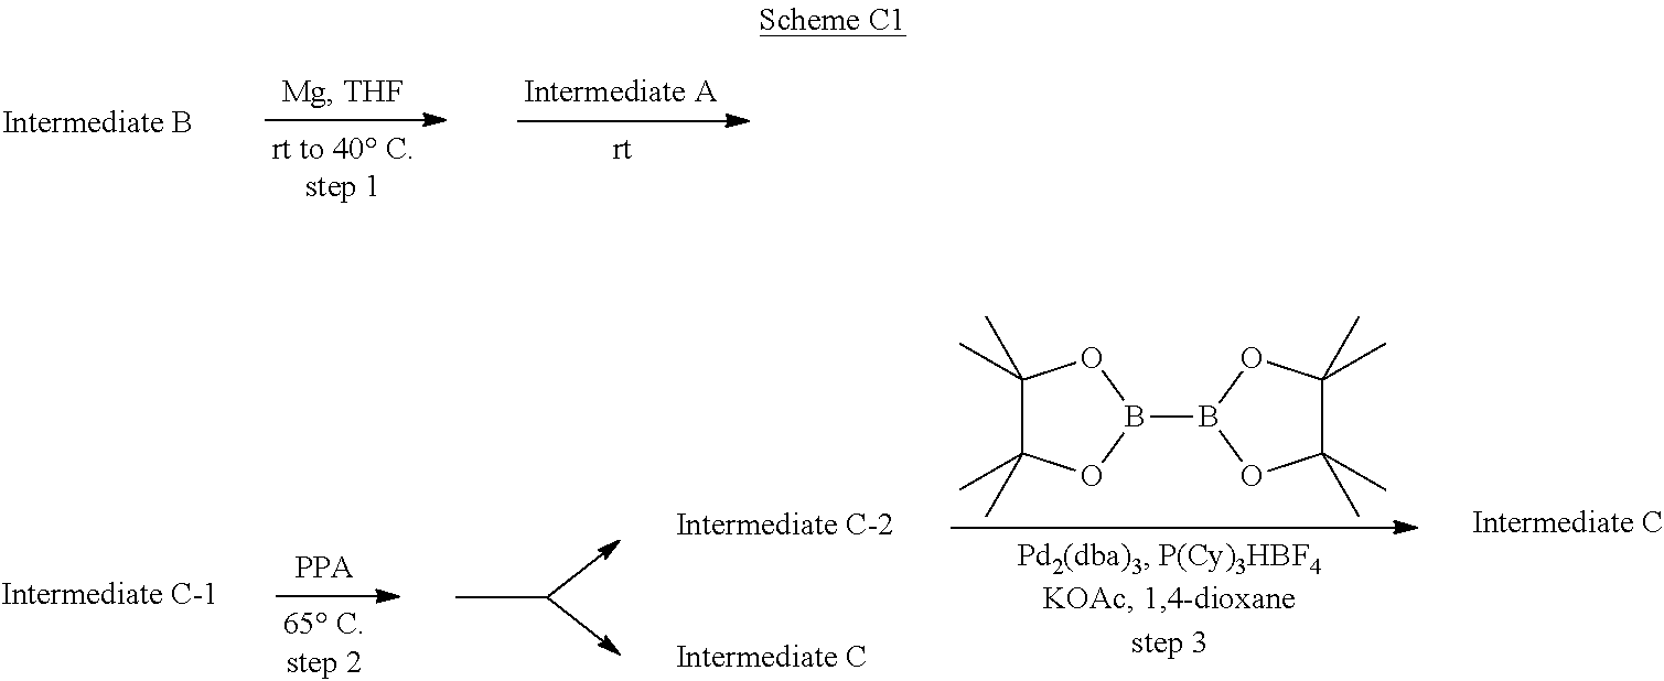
B1(B2OC(C)(C)C(C)(C)O2)OC(C)(C)C(C)(C)O1
